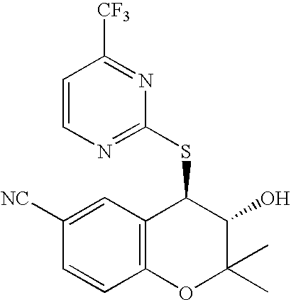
N1=C(SC2C3=C(OC(C)(C)C2O)C=CC([NC])=C3)N=C([CF3])C=C1
